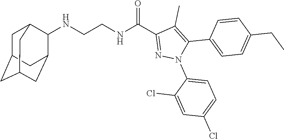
N(CCNC(C1=NN(C2=CC=C(Cl)C=C2Cl)C(C2=CC=C(CC)C=C2)=C1C)=O)C1C2CC3CC(CC1C3)C2
